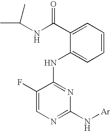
CC(NC(=O)C1=CC=CC=C1NC1=NC(N[Ar])=NC=C1F)C
